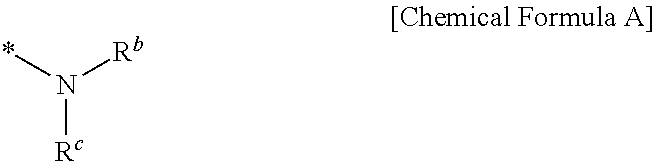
N(*)([Rc])[Rb]
